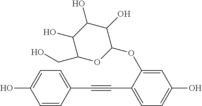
C1=C(O)C=CC(C#CC2=CC=C(O)C=C2OC2C(O)C(O)C(O)C(CO)O2)=C1
